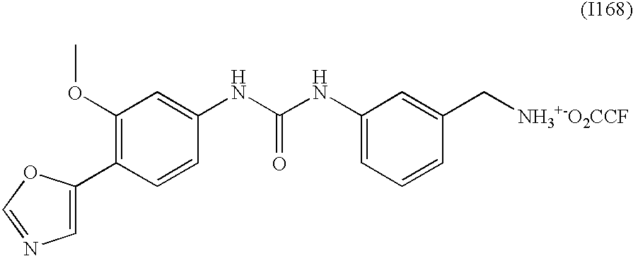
C1(OC)=C(C2=CN=CO2)C=CC(NC(NC2=CC=CC(C[NH3+-O2CCF])=C2)=O)=C1
